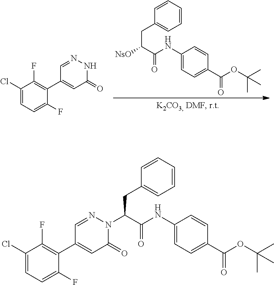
C1(NC(C(CC2=CC=CC=C2)[NsO])=O)=CC=C(C(OC(C)(C)C)=O)C=C1.C1(Cl)=CC=C(F)C(C2=CC(=O)NN=C2)=C1F.C1(Cl)=CC=C(F)C(C2=CC(=O)N(C(C(NC3=CC=C(C(OC(C)(C)C)=O)C=C3)=O)CC3=CC=CC=C3)N=C2)=C1F
